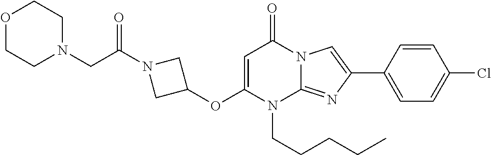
O(C1CN(C(CN2CCOCC2)=O)C1)C1=CC(=O)N2C(=NC(C3=CC=C(Cl)C=C3)=C2)N1CCCCC
